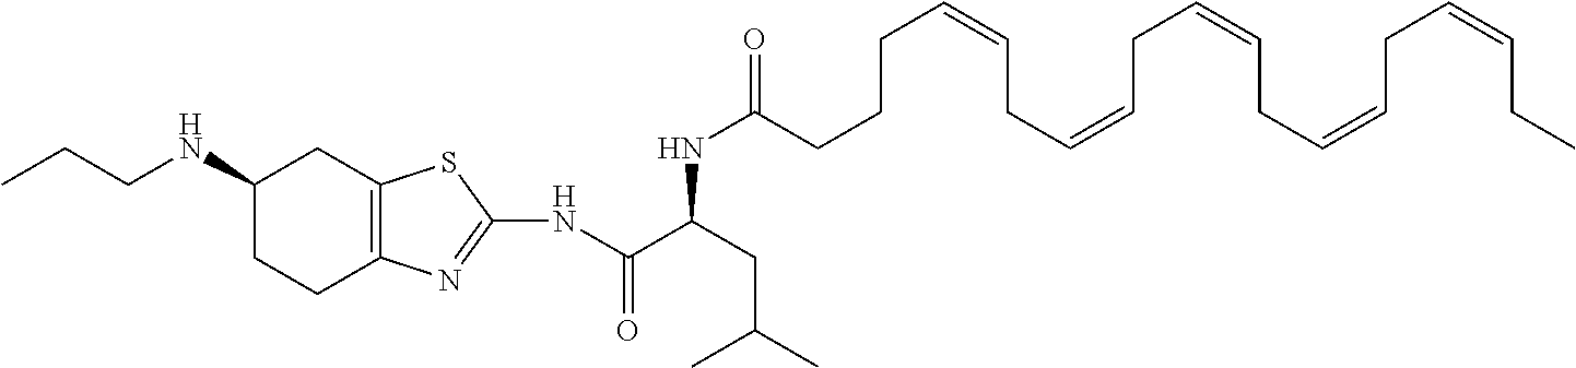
C1(NCCC)CCC2=C(C1)SC(NC(C(CC(C)C)NC(=O)CCCC=CCC=CCC=CCC=CCC=CCC)=O)=N2
